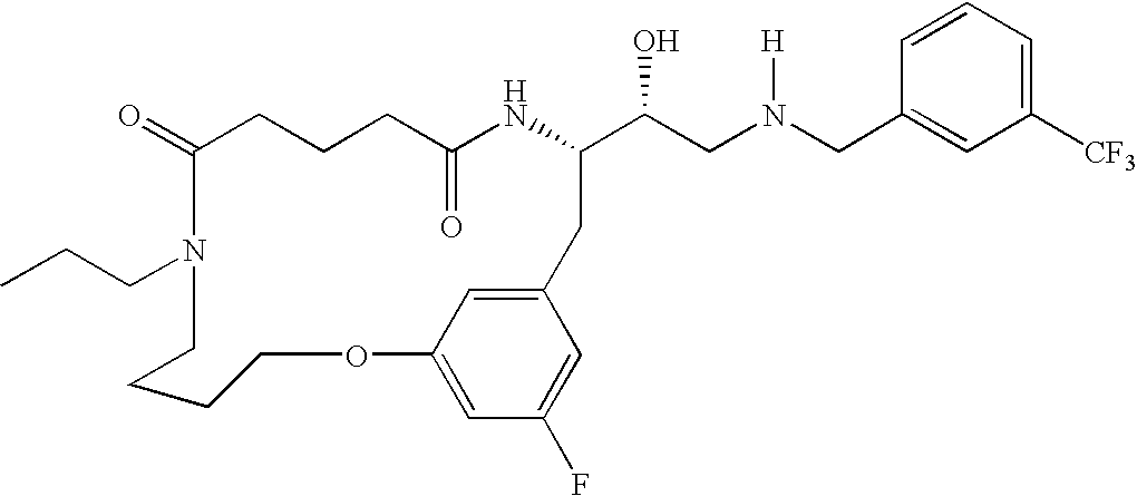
C1(=O)CCCC(=O)NC(C(CN(CC2=CC([CF3])=CC=C2)[H])O)CC2=CC(=CC(F)=C2)OCCCCN1CCC
